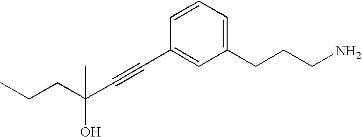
C(CC)C(C#CC1=CC(CCCN)=CC=C1)(C)O
